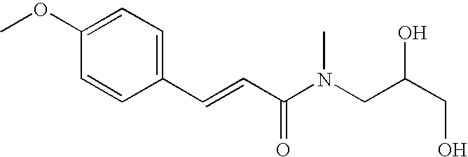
C1(C=CC(N(CC(CO)O)C)=O)=CC=C(OC)C=C1
